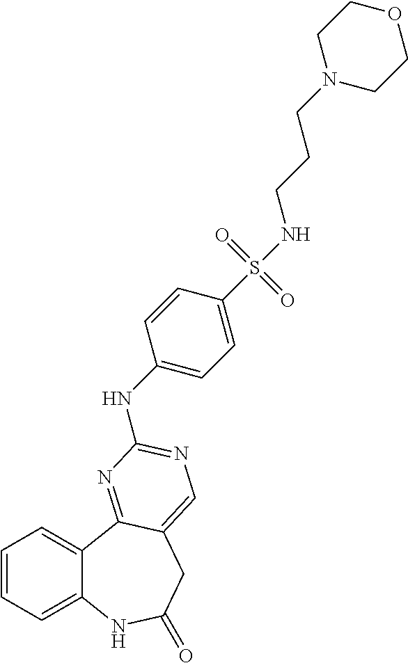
C1=CC=C2C(=C1)C1=NC(NC3=CC=C(S(NCCCN4CCOCC4)(=O)=O)C=C3)=NC=C1CC(=O)N2
